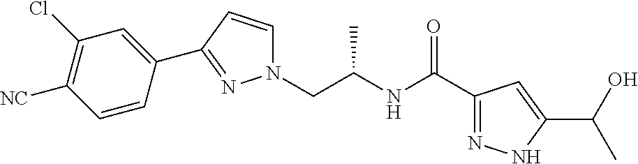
N1(CC(NC(C2=NNC(C(O)C)=C2)=O)C)C=CC(C2=CC(Cl)=C([NC])C=C2)=N1
